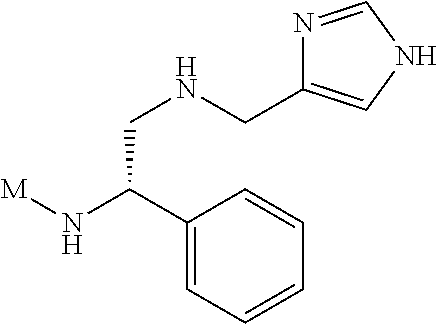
[M]NC(C1=CC=CC=C1)CNCC1=CNC=N1
